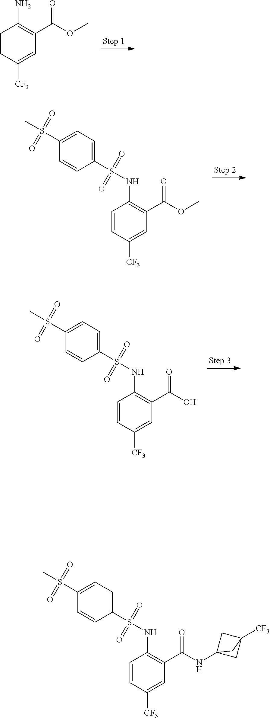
C1=CC([CF3])=CC(C(OC)=O)=C1N.C1=CC([CF3])=CC(C(OC)=O)=C1NS(C1=CC=C(S(C)(=O)=O)C=C1)(=O)=O.C1=CC([CF3])=CC(C(O)=O)=C1NS(C1=CC=C(S(C)(=O)=O)C=C1)(=O)=O.C1=CC([CF3])=CC(C(NC23CC([CF3])(C2)C3)=O)=C1NS(C1=CC=C(S(C)(=O)=O)C=C1)(=O)=O
